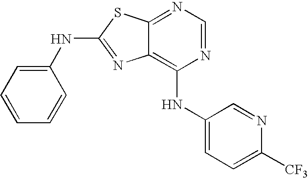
N1=CN=C2C(=C1NC1=CC=C([CF3])N=C1)N=C(NC1=CC=CC=C1)S2
